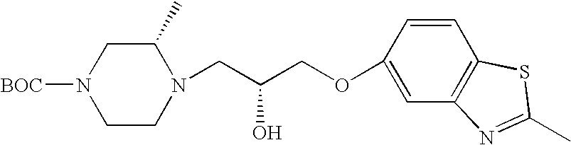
C1CN(CC(COC2=CC3=C(C=C2)SC(C)=N3)O)C(C)CN1[BOC]
